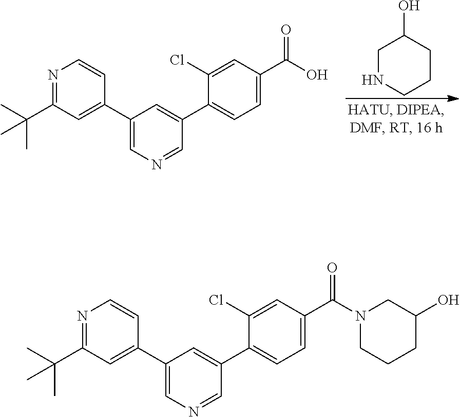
C1NCCCC1O.N1=C(C(C)(C)C)C=C(C2=CN=CC(C3=CC=C(C(O)=O)C=C3Cl)=C2)C=C1.N1=C(C(C)(C)C)C=C(C2=CN=CC(C3=CC=C(C(N4CCCC(O)C4)=O)C=C3Cl)=C2)C=C1
